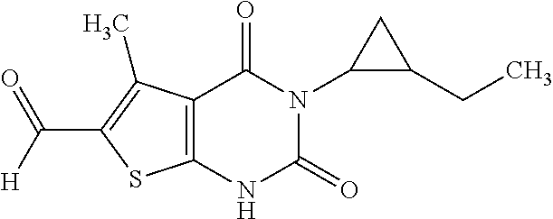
C12=C(NC(=O)N(C3C(CC)C3)C1=O)SC(C(=O)[H])=C2C
